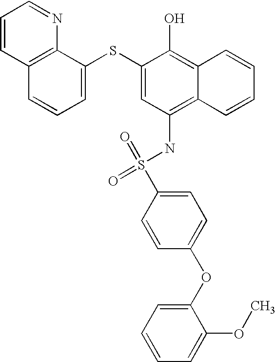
C1=CC2=C(N=C1)C(SC1=CC(NS(=O)(C3=CC=C(OC4=CC=CC=C4OC)C=C3)=O)=C3C(=C1O)C=CC=C3)=CC=C2
